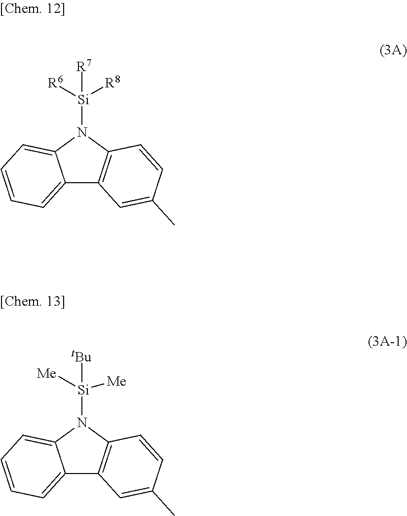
C12=CC=CC=C1N([Si]([R6])([R8])[R7])C1=C2C=C(C)C=C1.C12=CC=CC=C1N([Si]([Me])([Me])[tBu])C1=C2C=C(C)C=C1
